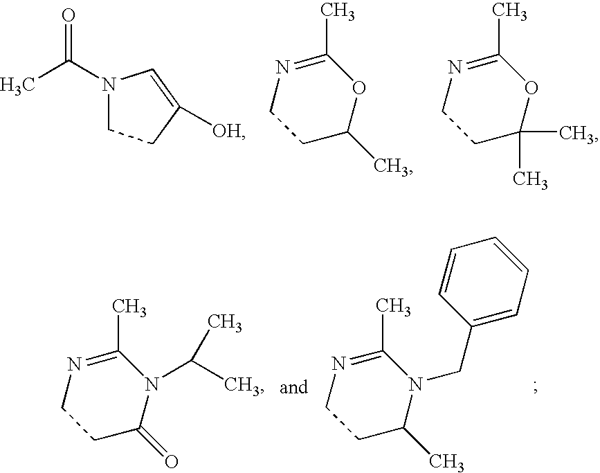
C1CC(C)OC(C)=N1.C1CC(C)(C)OC(C)=N1.CC(=O)N1CCC([OH])=C1.C1CC(=O)N(C(C)C)C(C)=N1.C1CC(C)N(CC2=CC=CC=C2)C(C)=N1
